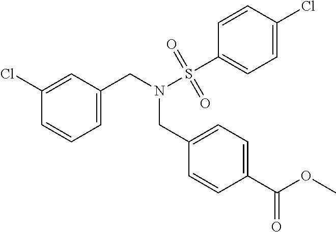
C1=C(CN(S(C2=CC=C(Cl)C=C2)(=O)=O)CC2=CC=C(C(OC)=O)C=C2)C=C(Cl)C=C1
